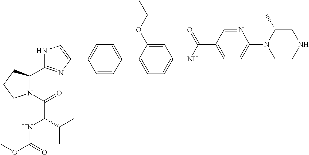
C1=CC(C2=CC=C(NC(C3=CC=C(N4CCNCC4C)N=C3)=O)C=C2OCC)=CC=C1C1=CNC(C2N(C(=O)C(NC(OC)=O)C(C)C)CCC2)=N1
